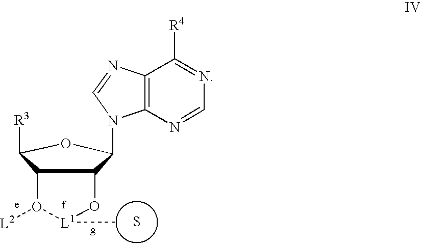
[L1]1(C)OC2C(C([R3])OC2N2C3=C(C([R4])=NC=N3)N=C2)O1[L2].S
